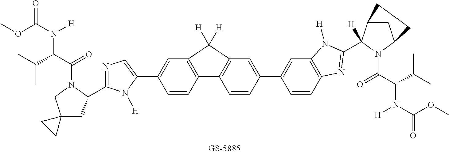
COC(N([H])C(C(C)C)C(=O)N1C(C2=NC=C(C3=CC4=C(C=C3)C3=C(C=C(C5=CC6=C(C=C5)N=C(C5([H])C7CC(N5C(=O)C(C(C)C)N(C(=O)OC)[H])CC7)N6[H])C=C3)C4([H])[H])N2[H])CC2(C1)CC2)=O
